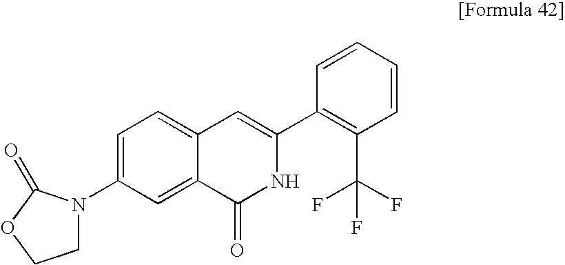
C1=C(N2CCOC2=O)C=C2C(=C1)C=C(C1=C(C(F)(F)F)C=CC=C1)NC2=O
